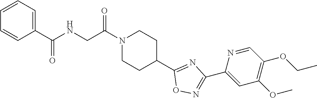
C1=CC=C(C(NCC(N2CCC(C3=NC(C4=CC(OC)=C(OCC)C=N4)=NO3)CC2)=O)=O)C=C1
